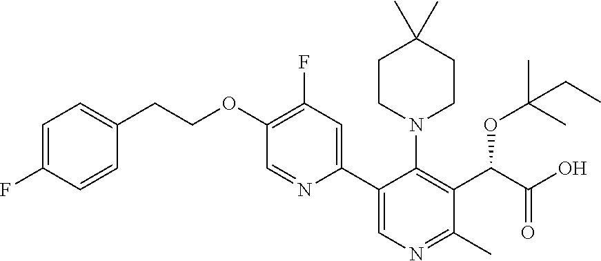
C1=NC(C2=CN=C(C)C(C(C(O)=O)OC(CC)(C)C)=C2N2CCC(C)(C)CC2)=CC(F)=C1OCCC1=CC=C(F)C=C1
